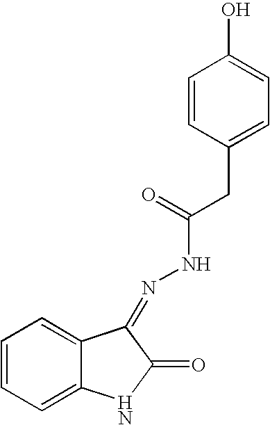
C12=CC=CC=C1NC(=O)C2=NNC(=O)CC1=CC=C(O)C=C1
